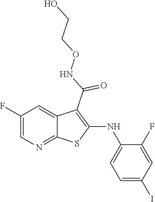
C1(F)=CN=C2C(=C1)C(C(NOCCO)=O)=C(NC1=CC=C(I)C=C1F)S2
